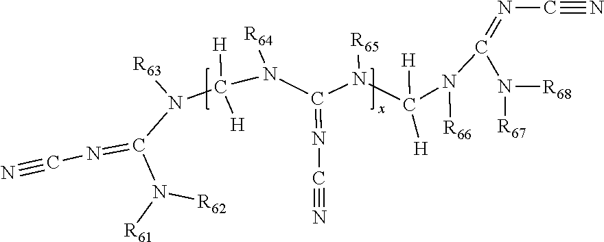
N(C(N([R62])[R61])=NC#N)(C([H])(N(C(=NC#N)N(C(N(C(=NC#N)N([R67])[R68])[R66])([H])[H])[R65])[R64])[H])[R63]
